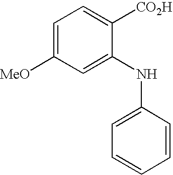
C1=C([MeO])C=C(NC2=CC=CC=C2)C([CO2H])=C1
